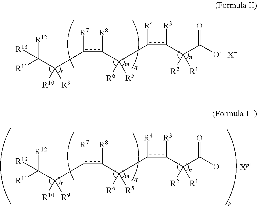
[R12]C(C(c([R7])c([R8])C(c([R4])c([R3])C([R1])([R2])C([O-])=O)([R5])[R6])([R9])[R10])([R11])[R13].[X+].[R12]C(C(c([R7])c([R8])C(c([R4])c([R3])C([R1])([R2])C([O-])=O)([R5])[R6])([R9])[R10])([R11])[R13].[Xp+]
